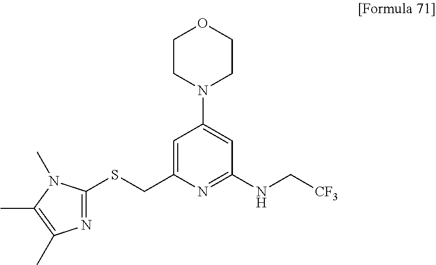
C1=C(CSC2=NC(C)=C(C)N2C)N=C(NC[CF3])C=C1N1CCOCC1
